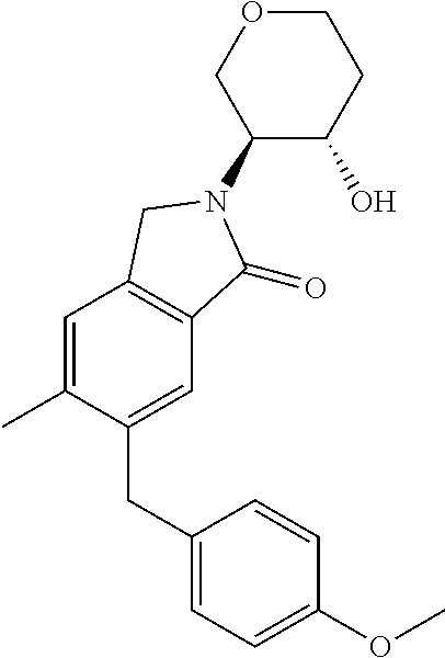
C1(CC2=CC=C(OC)C=C2)=CC2=C(C=C1C)CN(C1C(O)CCOC1)C2=O
